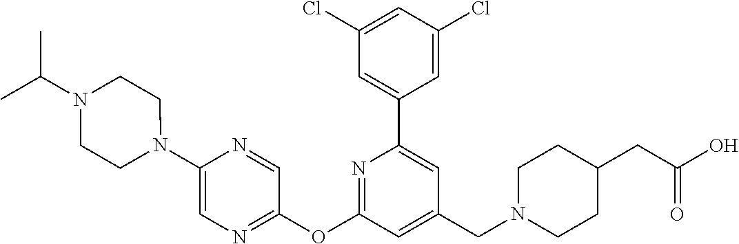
C1(Cl)=CC(Cl)=CC(C2=CC(CN3CCC(CC(O)=O)CC3)=CC(OC3=NC=C(N4CCN(C(C)C)CC4)N=C3)=N2)=C1
